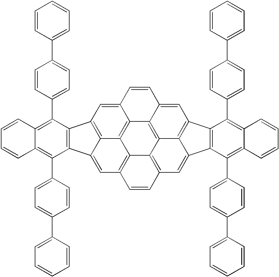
C1=C2C3=C4C5=C(C=C6C4=C1C1=C6C(C4=CC=C(C6=CC=CC=C6)C=C4)=C4C(=C1C1=CC=C(C6=CC=CC=C6)C=C1)C=CC=C4)C=CC1=C5C4=C3C(=CC3=C4C(=C1)C1=C3C(C3=CC=C(C4=CC=CC=C4)C=C3)=C3C(=C1C1=CC=C(C4=CC=CC=C4)C=C1)C=CC=C3)C=C2
